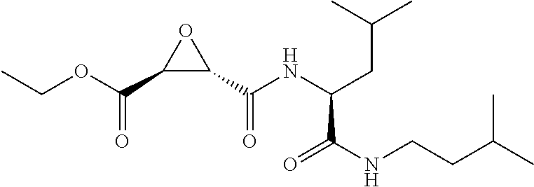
C(=O)(OCC)C1C(C(NC(C(NCCC(C)C)=O)CC(C)C)=O)O1
